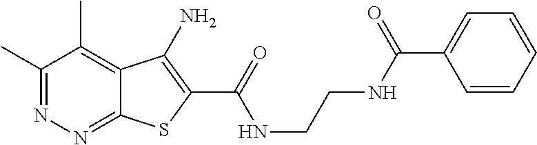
C1(C)=NN=C2C(=C1C)C(N)=C(C(=O)NCCNC(=O)C1=CC=CC=C1)S2
